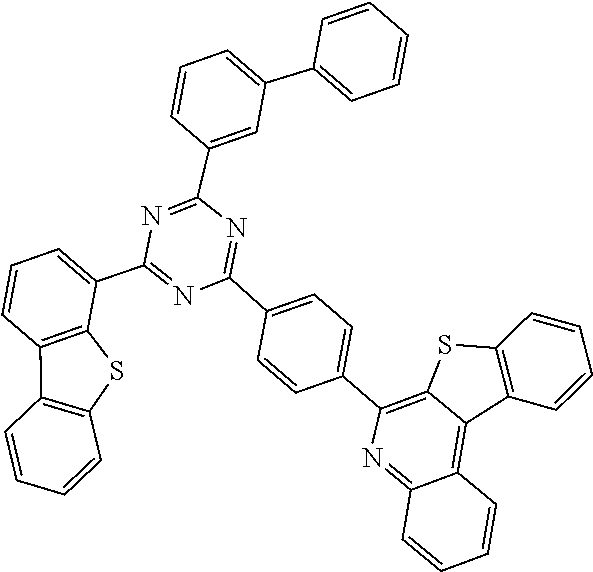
C1(C2=NC(C3=CC(C4=CC=CC=C4)=CC=C3)=NC(C3=CC=CC4=C3SC3=C4C=CC=C3)=N2)=CC=C(C2=C3SC4=C(C3=C3C(=N2)C=CC=C3)C=CC=C4)C=C1
